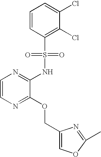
C1=CN=C(OCC2=COC(C)=N2)C(NS(C2=C(Cl)C(Cl)=CC=C2)(=O)=O)=N1
